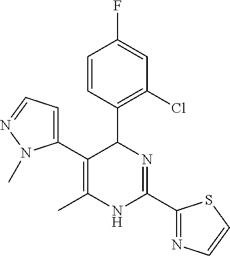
C1=CC(C2C(C3=CC=NN3C)=C(C)NC(C3=NC=CS3)=N2)=C(Cl)C=C1F
